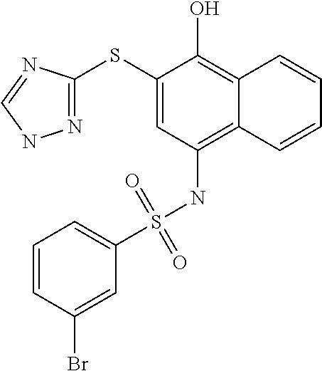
C1(SC2=NNC=N2)=CC(NS(C2=CC=CC(Br)=C2)(=O)=O)=C2C(=C1O)C=CC=C2
